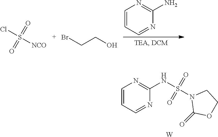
ClS([NCO])(=O)=O.C(O)CBr.C1=CC=NC(N)=N1.C1=CC=NC(NS(N2C(=O)OCC2)(=O)=O)=N1.[W]
